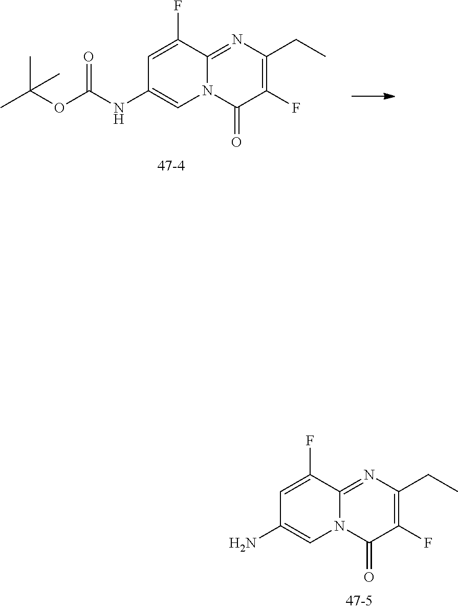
C1(F)=C(CC)N=C2N(C1=O)C=C(N)C=C2F.C1(F)=C(CC)N=C2N(C1=O)C=C(NC(OC(C)(C)C)=O)C=C2F
